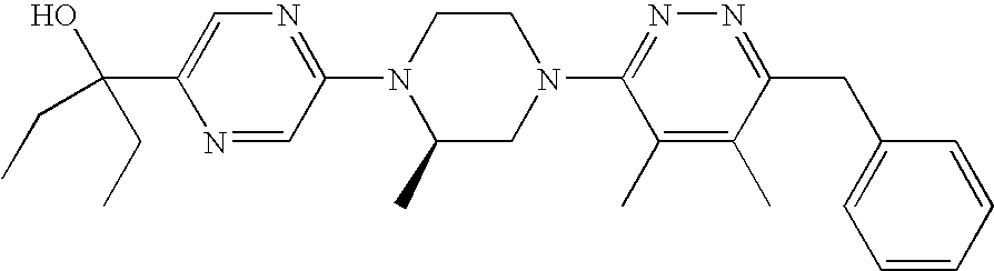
N1=CC(N2C(C)CN(C3=NN=C(CC4=CC=CC=C4)C(C)=C3C)CC2)=NC=C1C(CC)(O)CC
